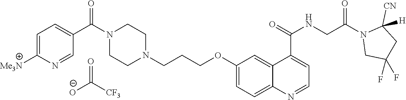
C(OC1=CC=C2C(=C1)C(C(=O)NCC(N1CC(F)(F)CC1([CN])[H])=O)=CC=N2)CCN1CCN(C(C2=CC=C([Me3N])N=C2)=O)CC1.O=C([CF3])[O-]
